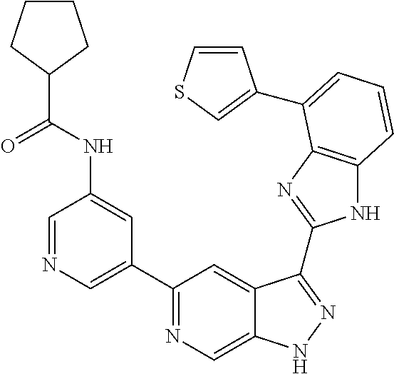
C1=NC=C(C2=NC=C3C(=C2)C(C2=NC4=C(N2)C=CC=C4C2=CSC=C2)=NN3)C=C1NC(=O)C1CCCC1
